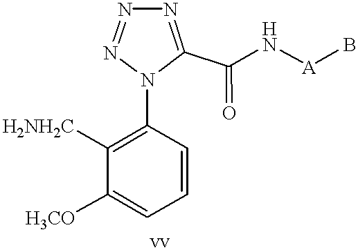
C1=CC=C([H3CO])C([H2NH2C])=C1N1C(C(=O)N[A]B)=NN=N1
